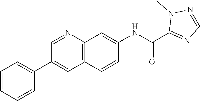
C1=NC2=C(C=C1C1=CC=CC=C1)C=CC(NC(C1=NC=NN1C)=O)=C2
